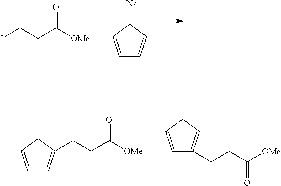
O=C([OMe])CCI.C1=CC([Na])C=C1.C1=CCC(CCC([OMe])=O)=C1.C1=CCC=C1CCC([OMe])=O
